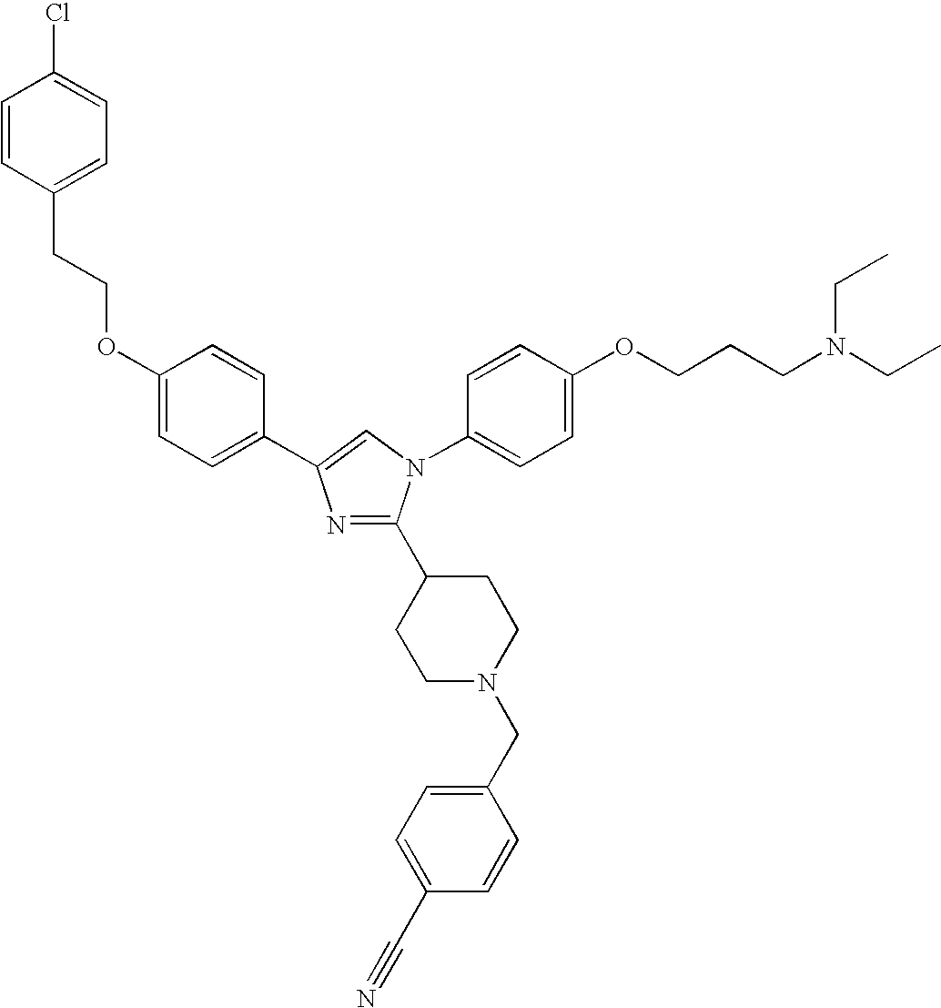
C1=CC(CCOC2=CC=C(C3=CN(C4=CC=C(OCCCN(CC)CC)C=C4)C(C4CCN(CC5=CC=C(C#N)C=C5)CC4)=N3)C=C2)=CC=C1Cl
